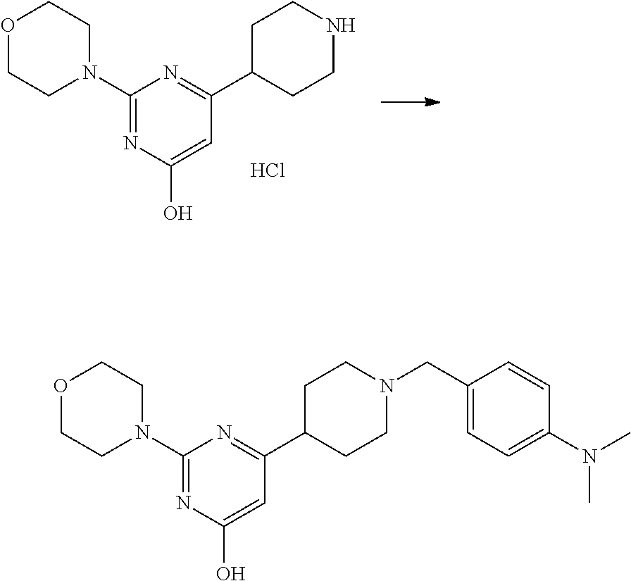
C1(N2CCOCC2)=NC(O)=CC(C2CCNCC2)=N1.Cl.C1(N2CCOCC2)=NC(O)=CC(C2CCN(CC3=CC=C(N(C)C)C=C3)CC2)=N1
